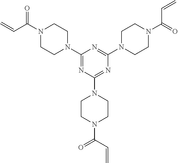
C1(N2CCN(C(C=C)=O)CC2)=NC(N2CCN(C(C=C)=O)CC2)=NC(N2CCN(C(=O)C=C)CC2)=N1
